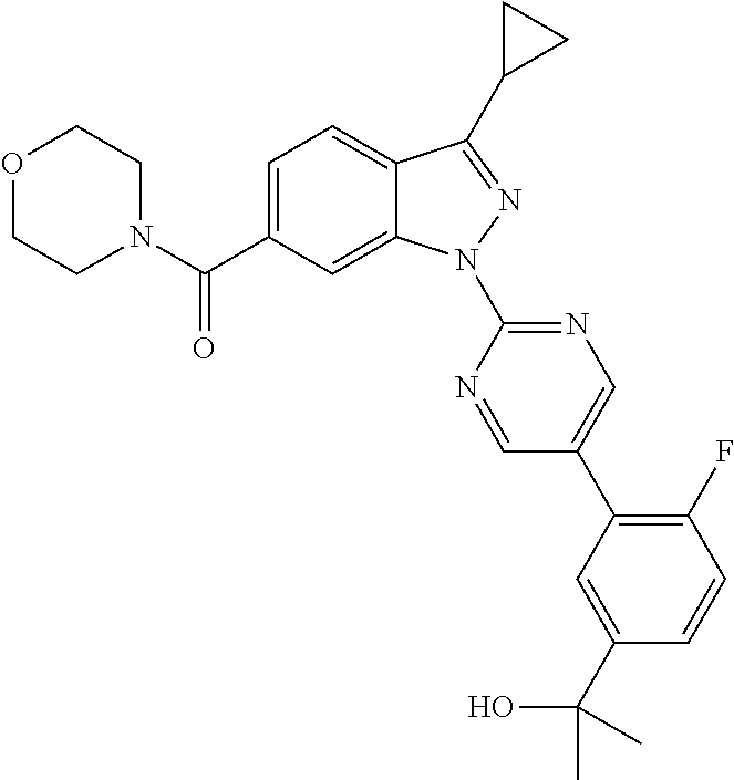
C12=CC=C(C(N3CCOCC3)=O)C=C1N(C1=NC=C(C3=C(F)C=CC(C(O)(C)C)=C3)C=N1)N=C2C1CC1
